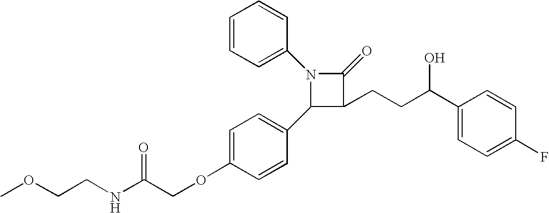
N1(C2=CC=CC=C2)C(C2=CC=C(OCC(NCCOC)=O)C=C2)C(CCC(C2=CC=C(F)C=C2)O)C1=O
